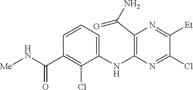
C1(NC2=C(C(N)=O)N=C([Et])C(Cl)=N2)=CC=CC(C(N[Me])=O)=C1Cl
